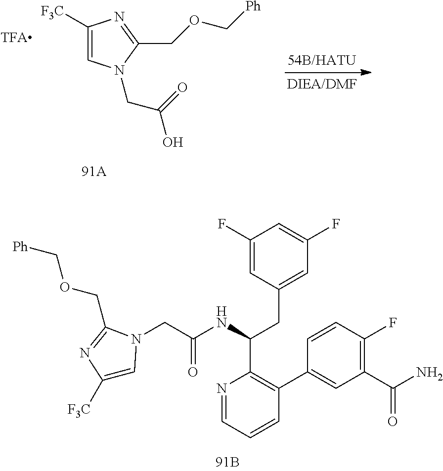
C1([F3C])=CN(CC(=O)O)C(COC[Ph])=N1.C(C(NC(C1=C(C2=CC(C(=O)N)=C(F)C=C2)C=CC=N1)CC1=CC(F)=CC(F)=C1)=O)N1C=C([F3C])N=C1COC[Ph]
